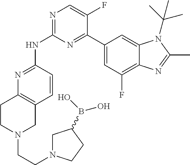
N1=C(NC2=NC=C(F)C(C3=CC(F)=C4C(=C3)N(C(C)(C)C)C(C)=N4)=N2)C=CC2=C1CCN(CCN1CC(B(O)O)CC1)C2
